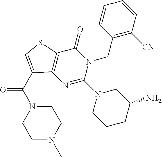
N1=C(N2CCCC([NH2])C2)N(CC2=C([CN])C=CC=C2)C(=O)C2=C1C(C(=O)N1CCN(C)CC1)=CS2
